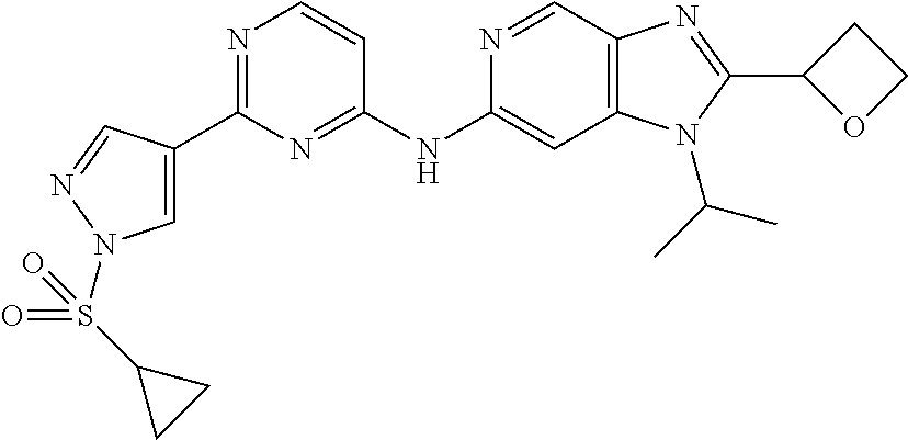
C1(C2=CN(S(C3CC3)(=O)=O)N=C2)=NC=CC(NC2=CC3=C(C=N2)N=C(C2OCC2)N3C(C)C)=N1
